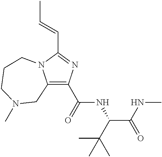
C1(C(=O)NC(C(NC)=O)C(C)(C)C)=C2N(C(C=CC)=N1)CCCN(C)C2
